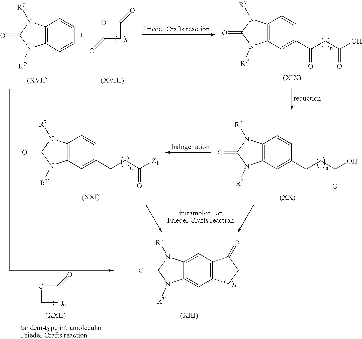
C12=C(C=C(CCC([Z1])=O)C=C1)N([R7])C(=O)N2[R7].C12=CC3=C(C=C1N([R7])C(=O)N2[R7])CCC3=O.O1CCC1=O.C12=C(C=CC=C1)N([R7])C(=O)N2[R7].O1C(=O)CC1=O.C12=C(C=C(C(=O)CC(O)=O)C=C1)N([R7])C(=O)N2[R7].C12=C(C=C(CCC(O)=O)C=C1)N([R7])C(=O)N2[R7]
